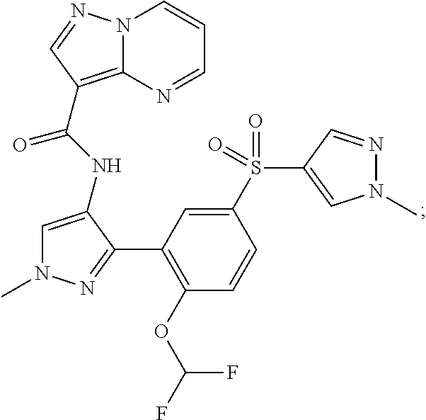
N12C(=C(C(NC3=CN(C)N=C3C3=C(OC(F)F)C=CC(S(=O)(C4=CN(C)N=C4)=O)=C3)=O)C=N1)N=CC=C2
